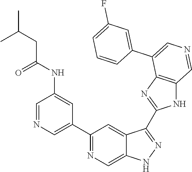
C1(C2=CN=CC(NC(=O)CC(C)C)=C2)=NC=C2C(=C1)C(C1=NC3=C(N1)C=NC=C3C1=CC(F)=CC=C1)=NN2
